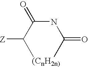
[Z]C(C)C(NC(C)=O)=O
